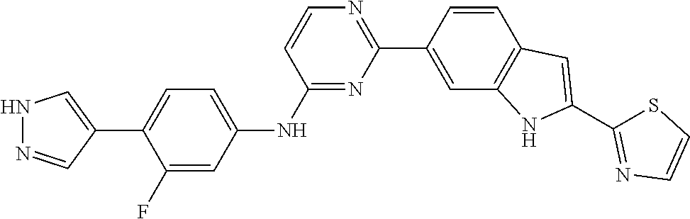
N1=C(NC2=CC=C(C3=CNN=C3)C(F)=C2)C=CN=C1C1=CC2=C(C=C1)C=C(C1=NC=CS1)N2
